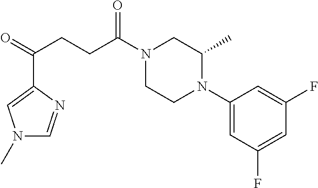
C1(N2CCN(C(CCC(=O)C3=CN(C)C=N3)=O)CC2C)=CC(F)=CC(F)=C1
